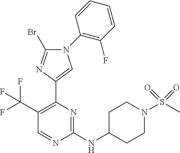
C1=NC(NC2CCN(S(C)(=O)=O)CC2)=NC(C2=CN(C3=C(F)C=CC=C3)C(Br)=N2)=C1C(F)(F)F
